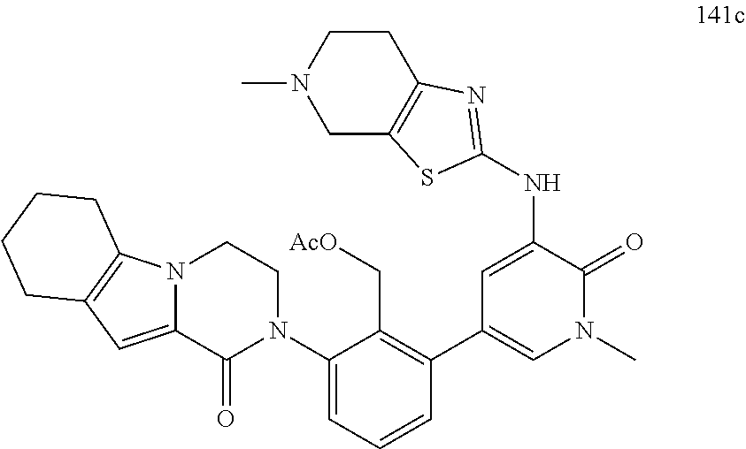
C1(N2CCN3C(=CC4=C3CCCC4)C2=O)=CC=CC(C2=CN(C)C(=O)C(NC3=NC4=C(CN(C)CC4)S3)=C2)=C1C[AcO]
